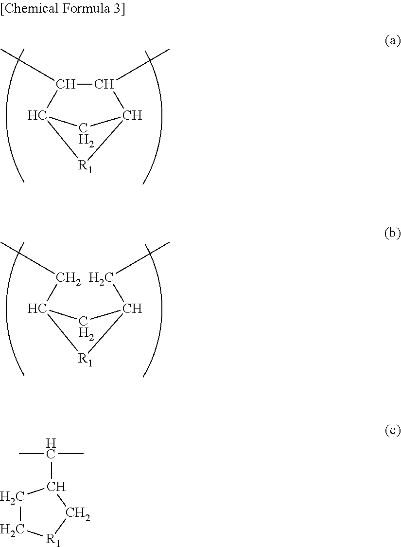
C1(C)C2[R1]C(C2)C1C.C(C1[R1]C(CC)C1)C.CC(C)C1CC[R1]C1
